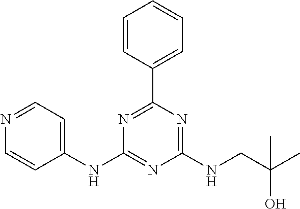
C1(NC2=CC=NC=C2)=NC(NCC(C)(O)C)=NC(C2=CC=CC=C2)=N1
